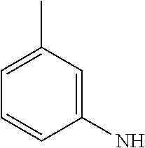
C1=C(C)C=C(N)C=C1
